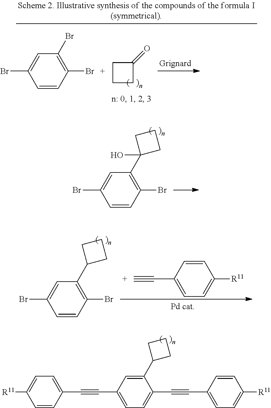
C1=CC(Br)=C(C2(O)CCC2)C=C1Br.C1=CC(C#[C+])=CC=C1[R11].C1=CC(Br)=C(C2CCC2)C=C1Br.C1=CC(C#CC2=CC=C(C#CC3=CC=C([R11])C=C3)C(C3CCC3)=C2)=CC=C1[R11].C1(=O)CCC1.C1=CC(Br)=C(Br)C=C1Br
